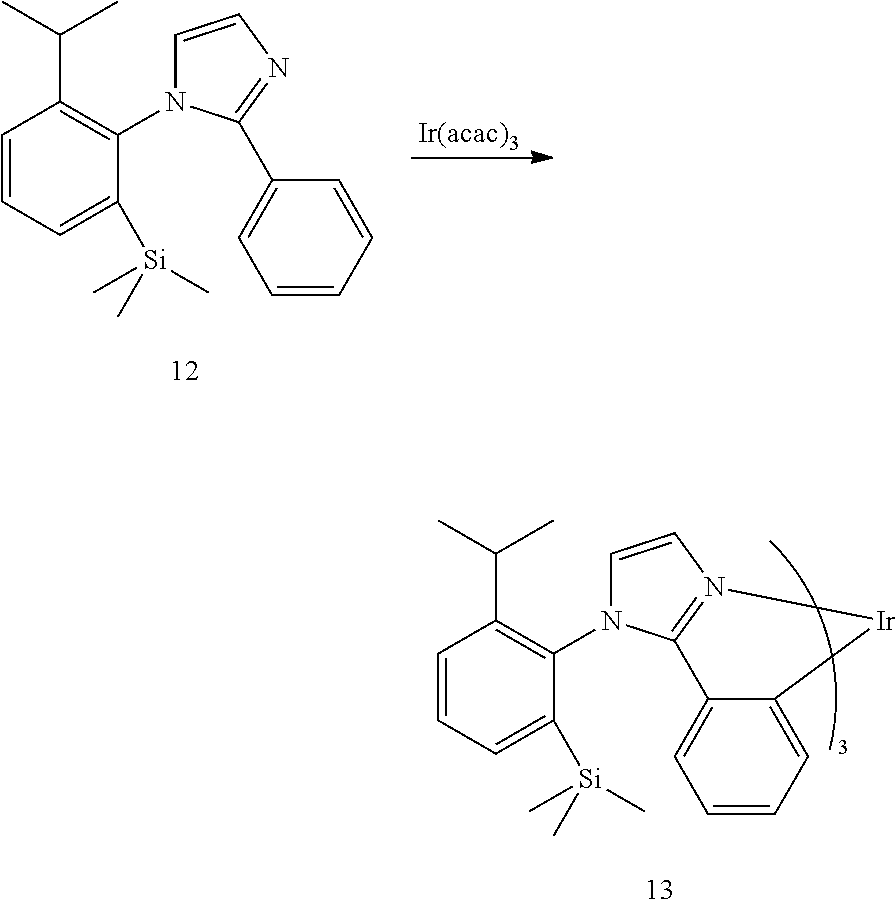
[Ir(acac)3].C1=CC=C([Si](C)(C)C)C(N2C=CN=C2C2=CC=CC=C2)=C1C(C)C.C1=CC=C([Si](C)(C)C)C(N2C=CN3=C2C2=CC=CC=C2[Ir]3)=C1C(C)C
